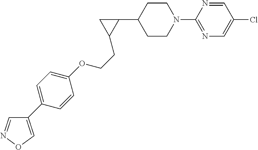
C1CN(C2=NC=C(Cl)C=N2)CCC1C1CC1CCOC1=CC=C(C2=CON=C2)C=C1
